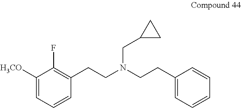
C1([H3CO])=CC=CC(CCN(CCC2=CC=CC=C2)CC2CC2)=C1F
